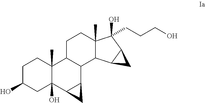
C1C(O)CC2(O)C(C)(C1)C1C(C3C2C3)C2C(C)(CC1)C(CCCO)(O)C1C2C1
